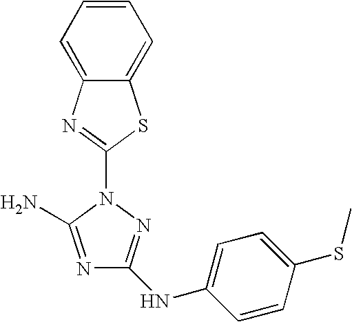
N1=C(N)N(C2=NC3=CC=CC=C3S2)N=C1NC1=CC=C(SC)C=C1
